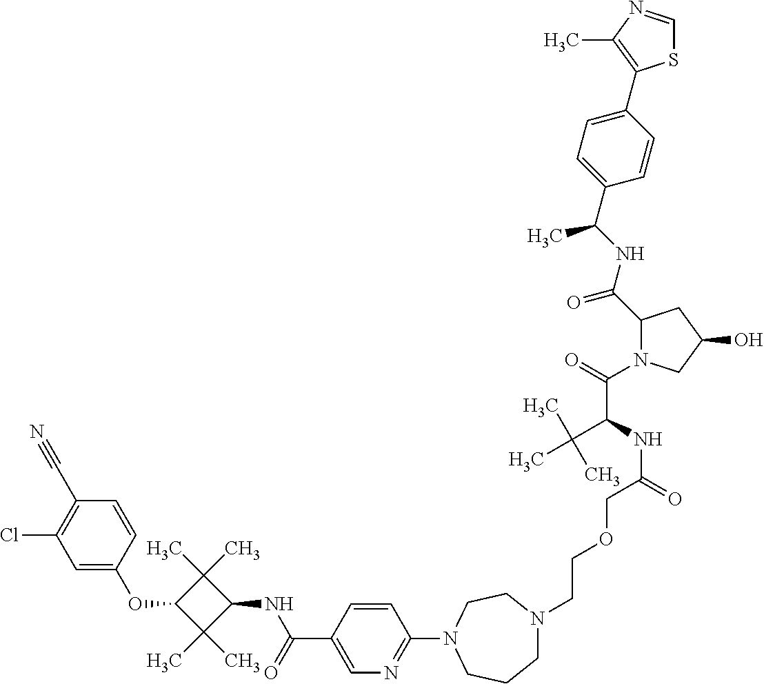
O(C1C(C)(C)C(NC(C2=CN=C(N3CCN(CCOCC(NC(C(=O)N4C(C(NC(C)C5=CC=C(C6=C(C)N=CS6)C=C5)=O)CC(O)C4)C(C)(C)C)=O)CCC3)C=C2)=O)C1(C)C)C1=CC(Cl)=C(C#N)C=C1
